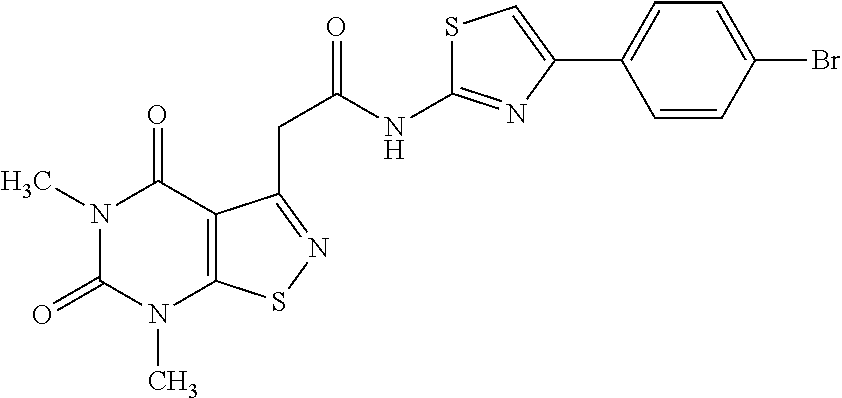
N1(C)C(=O)N(C)C2=C(C1=O)C(CC(NC1=NC(C3=CC=C(Br)C=C3)=CS1)=O)=NS2
